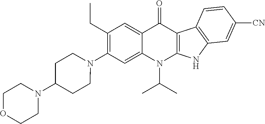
N1(C2=C(CC)C=C3C(=C2)N(C(C)C)C2=C(C3=O)C3=C(N2)C=C([CN])C=C3)CCC(N2CCOCC2)CC1
